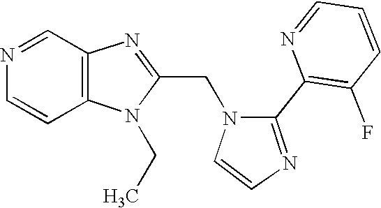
N1=CC2=C(C=C1)N(CC)C(CN1C=CN=C1C1=C(F)C=CC=N1)=N2
